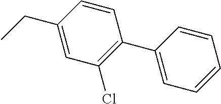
C1(CC)=CC(Cl)=C(C2=CC=CC=C2)C=C1
